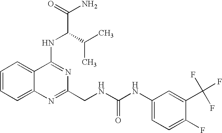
C12=CC=CC=C1N=C(CNC(NC1=CC=C(F)C(C(F)(F)F)=C1)=O)N=C2NC(C(N)=O)C(C)C
